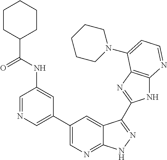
C1=NC=C(C2=CN=C3C(=C2)C(C2=NC4=C(N2)N=CC=C4N2CCCCC2)=NN3)C=C1NC(C1CCCCC1)=O
